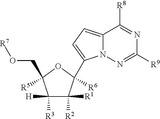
N12C(=CC=C1C1([R6])C([R2])([R1])C([R3])([H])C([R5])(CO[R7])O1)C([R8])=NC([R9])=N2
